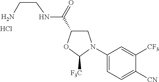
C1(N2CC(C(NCCN)=O)OC2[F3C])=CC=C([CN])C([CF3])=C1.Cl
